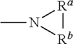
[Ra]1N(C)[Rb]1
